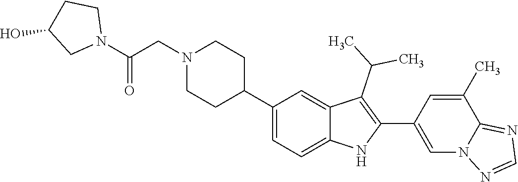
C1N(CC(N2CCC(O)C2)=O)CCC(C2=CC=C3C(=C2)C(C(C)C)=C(C2=CN4C(=NC=N4)C(C)=C2)N3)C1
